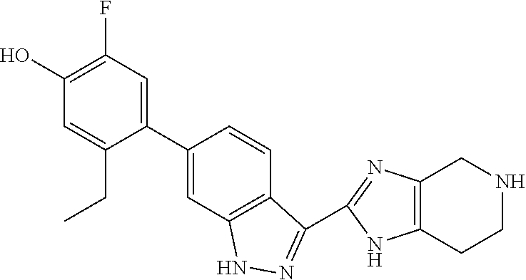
C1(C2=CC3=C(C=C2)C(C2=NC4=C(CCNC4)N2)=NN3)=CC(F)=C(O)C=C1CC
